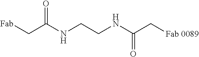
C(NCCNC(C[Fab 0089])=O)(C[Fab])=O
